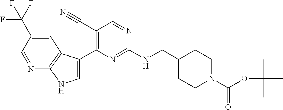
C(NC1=NC(C2=CNC3=C2C=C(C(F)(F)F)C=N3)=C(C#N)C=N1)C1CCN(C(OC(C)(C)C)=O)CC1
